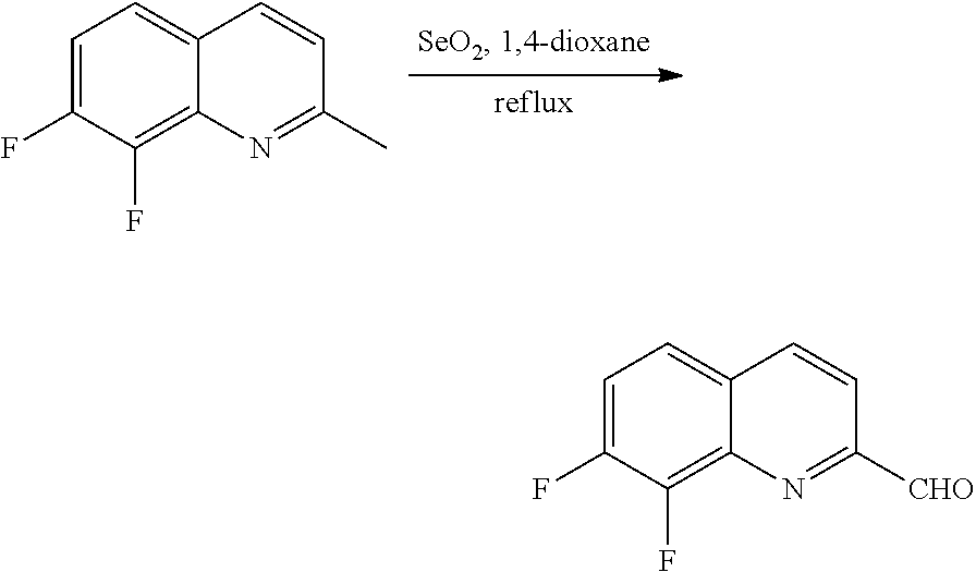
C1=C(F)C(F)=C2C(=C1)C=CC(C)=N2.C1=C(F)C(F)=C2C(=C1)C=CC([CHO])=N2
